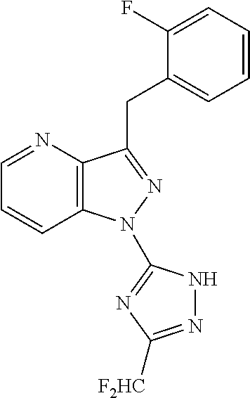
C1=NC2=C(C=C1)N(C1=NC([F2HC])=NN1)N=C2CC1=CC=CC=C1F
